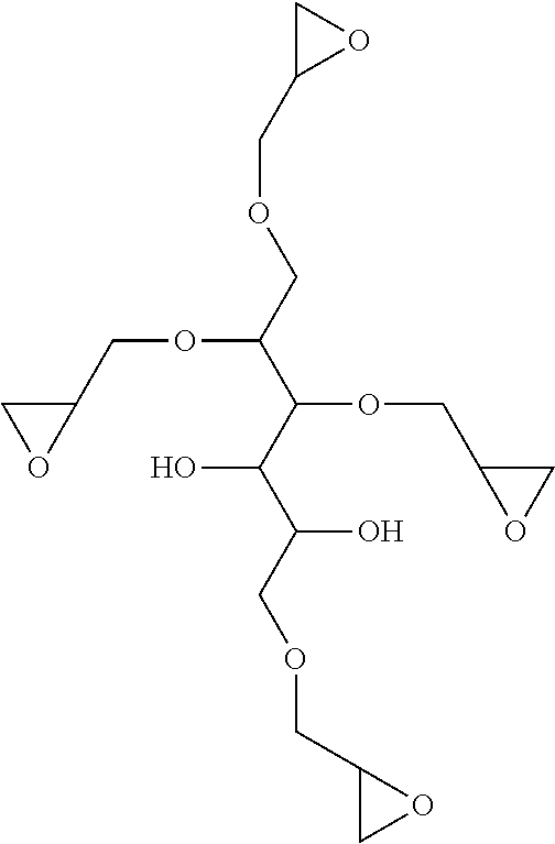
O(CC(C(C(C(COCC1OC1)OCC1CO1)OCC1OC1)O)O)CC1CO1
